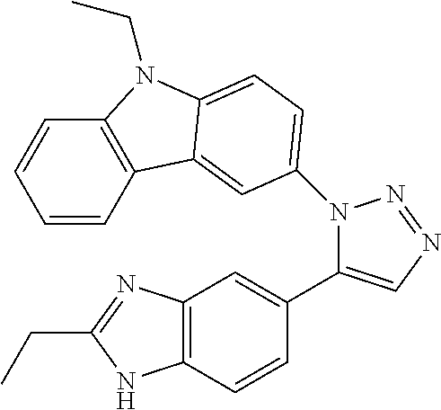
C1=CC2=C(C=C1)N(CC)C1=CC=C(N3C(C4=CC5=C(C=C4)NC(CC)=N5)=CN=N3)C=C21
